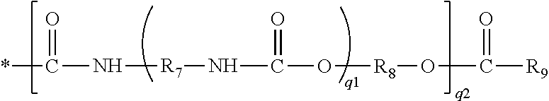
*C(N[R7]NC(O[R8]OC([R9])=O)=O)=O
